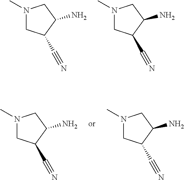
N1(C)CC(C#N)C(N)C1.N1(C)CC(C#N)C(N)C1.N1(C)CC(C#N)C(N)C1.N1(C)CC(C#N)C(N)C1
